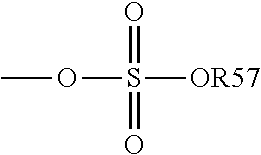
O(S([OR57])(=O)=O)C
